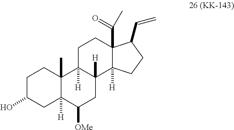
C1C(O)CC2([H])C(C)(C1)C1([H])C([H])(CC2[OMe])C2([H])C(C(C)=O)(CC1)C(C=C)CC2
